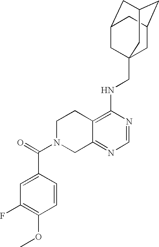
C12=C(NCC34CC5CC(CC(C3)C5)C4)N=CN=C1CN(C(=O)C1=CC(F)=C(OC)C=C1)CC2
